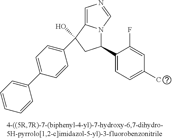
C1=C2N(C=N1)C(C1=CC=C(C)C=C1F)CC2(C1=CC=C(C2=CC=CC=C2)C=C1)O
